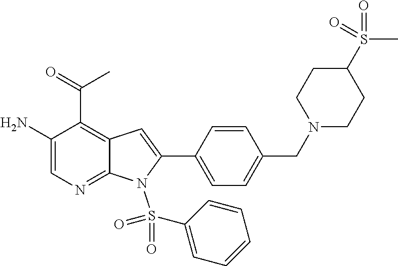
C1(N)=CN=C2C(=C1C(=O)C)C=C(C1=CC=C(CN3CCC(S(=O)(C)=O)CC3)C=C1)N2S(C1=CC=CC=C1)(=O)=O
